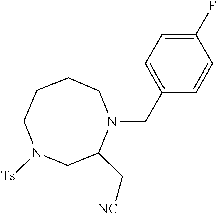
C1CCN([Ts])CC(C[NC])N(CC2=CC=C(F)C=C2)C1
